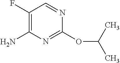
C1(F)=C(N)N=C(OC(C)C)N=C1
